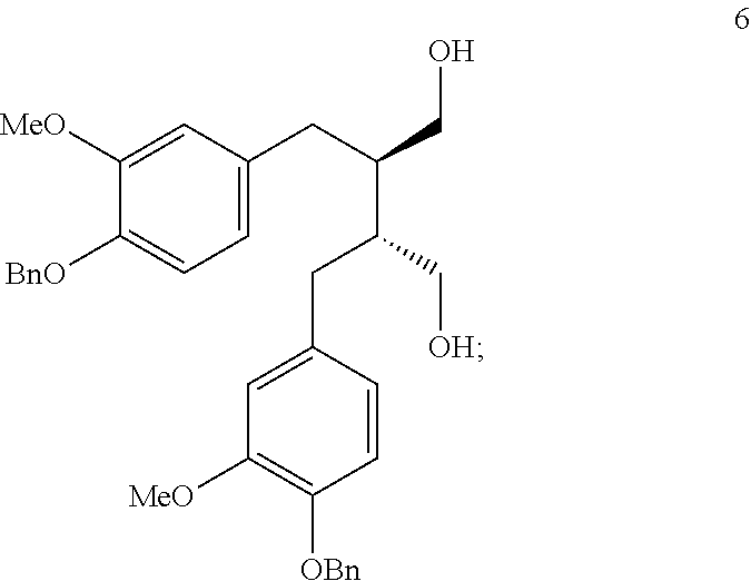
C1([MeO])=CC(CC(CO)C(C[OH])CC2=CC([MeO])=C([OBn])C=C2)=CC=C1[BnO]
